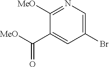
BrC1=CN=C([MeO])C(C([MeO])=O)=C1
